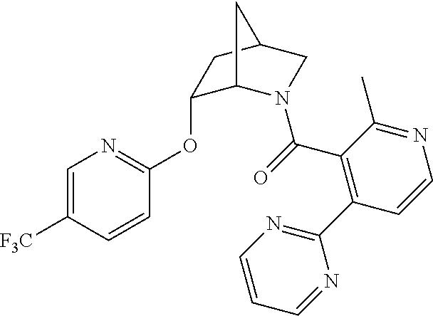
C1=C([F3C])C=CC(OC2C3N(C(=O)C4=C(C5=NC=CC=N5)C=CN=C4C)CC(C2)C3)=N1
